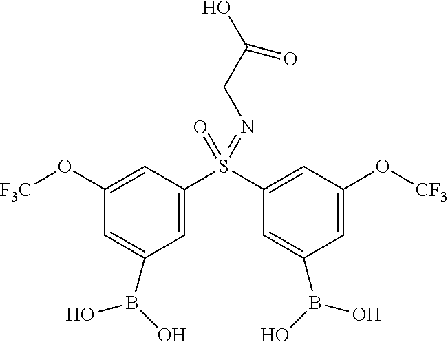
C1(O[F3C])=CC(S(C2=CC(O[CF3])=CC(B(O)O)=C2)(=O)=NCC(O)=O)=CC(B(O)O)=C1
